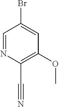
BrC1=CC(OC)=C(C#N)N=C1
